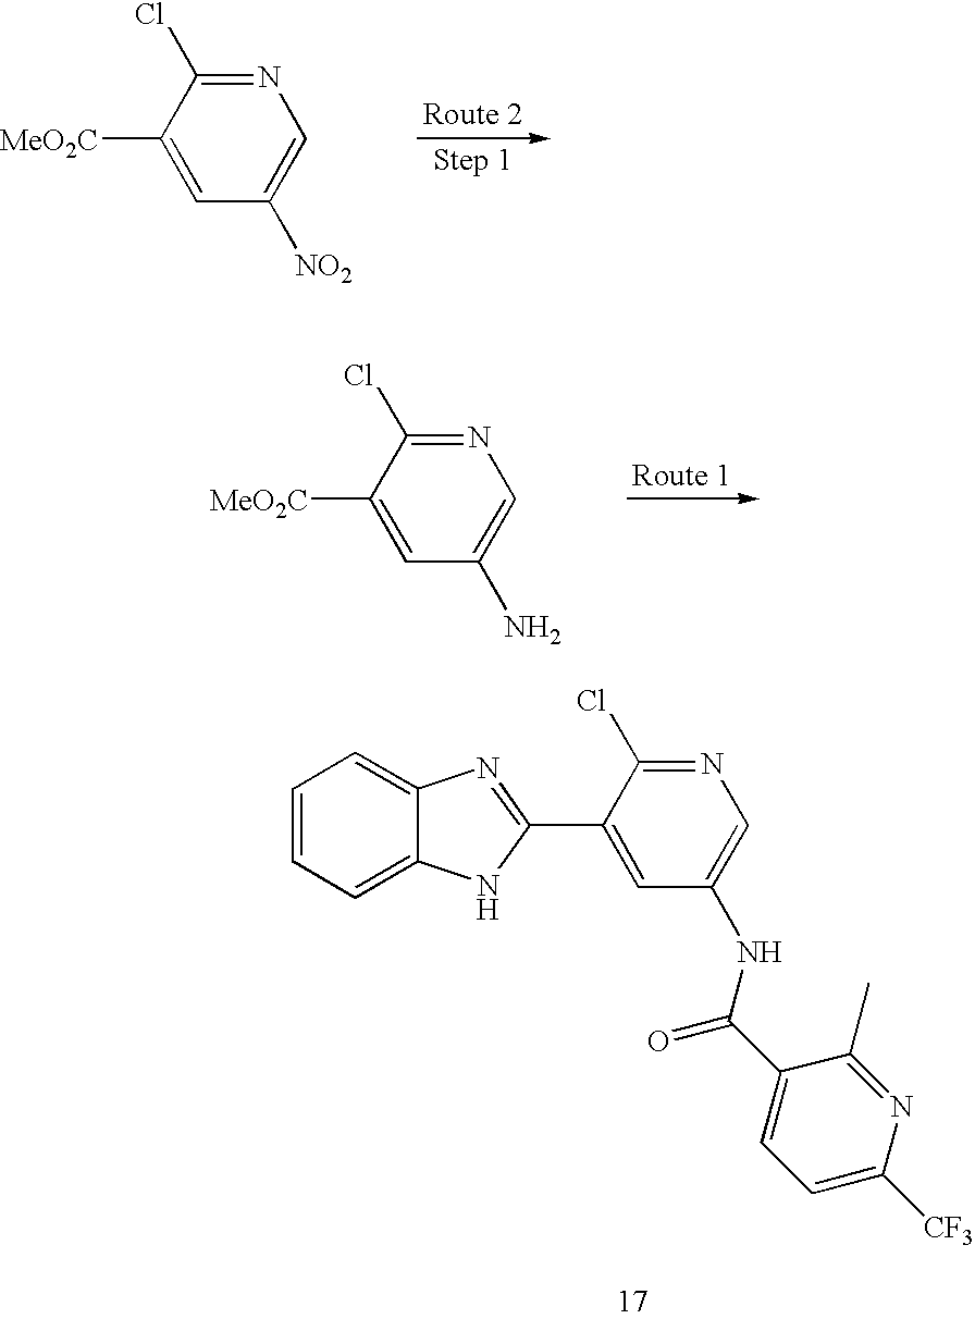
N1=C(Cl)C([MeO2C])=CC([NO2])=C1.N1=C(Cl)C([MeO2C])=CC(N)=C1.C1=CC=C2C(=C1)N=C(C1=CC(NC(C3=CC=C([CF3])N=C3C)=O)=CN=C1Cl)N2
